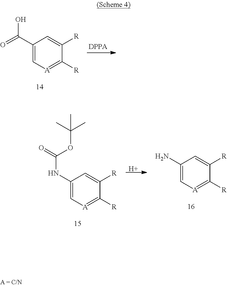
C1(C(=O)O)=C[A]=C([R])C([R])=C1.C1(NC(=O)OC(C)(C)C)=C[A]=C([R])C([R])=C1.[H].C1(N)=C[A]=C([R])C([R])=C1
